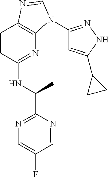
C1=CC(NC(C)C2=NC=C(F)C=N2)=NC2=C1N=CN2C1=NNC(C2CC2)=C1
